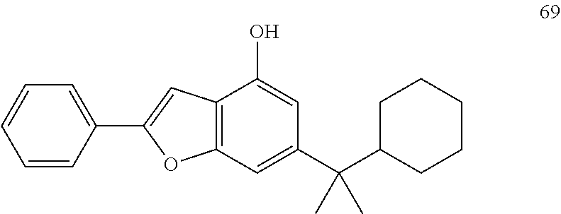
C12=C(C=C(C(C3CCCCC3)(C)C)C=C1O)OC(C1=CC=CC=C1)=C2
